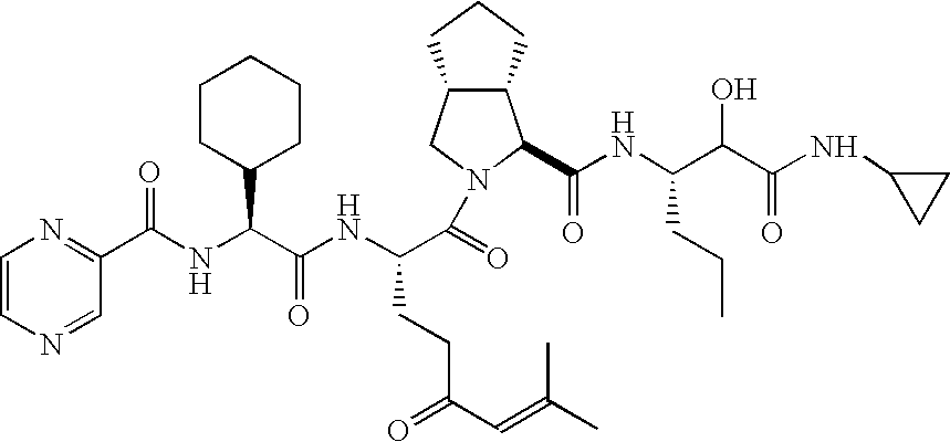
O=C(C(NC(C(NC(C1=NC=CN=C1)=O)C1CCCCC1)=O)CCC(C=C(C)C)=O)N1CC2C(CCC2)C1C(NC(C(C(NC1CC1)=O)O)CCC)=O
